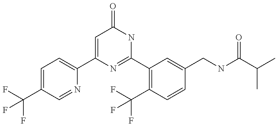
C1(C2=CC=C(C(F)(F)F)C=N2)=CC(=O)NC(C2=C(C(F)(F)F)C=CC(CNC(C(C)C)=O)=C2)=N1
